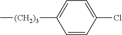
C1=CC(Cl)=CC=C1[(CH2)3]C
